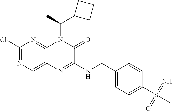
C1(Cl)=NC=C2C(=N1)N(C(C)C1CCC1)C(=O)C(NCC1=CC=C(S(C)(=N)=O)C=C1)=N2
